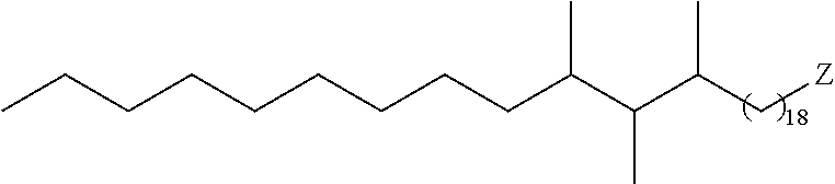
C(CCCCC(C(C(C[Z])C)C)C)CCCC
